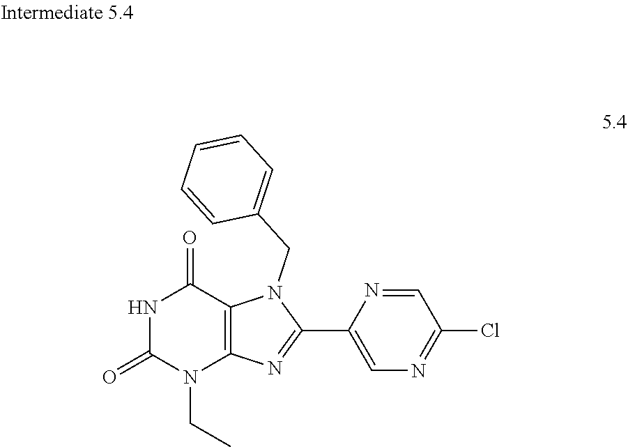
N1C(=O)N(CC)C2=C(C1=O)N(CC1=CC=CC=C1)C(C1=CN=C(Cl)C=N1)=N2
